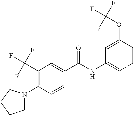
C1(C(F)(F)F)=C(N2CCCC2)C=CC(C(NC2=CC=CC(OC(F)(F)F)=C2)=O)=C1
